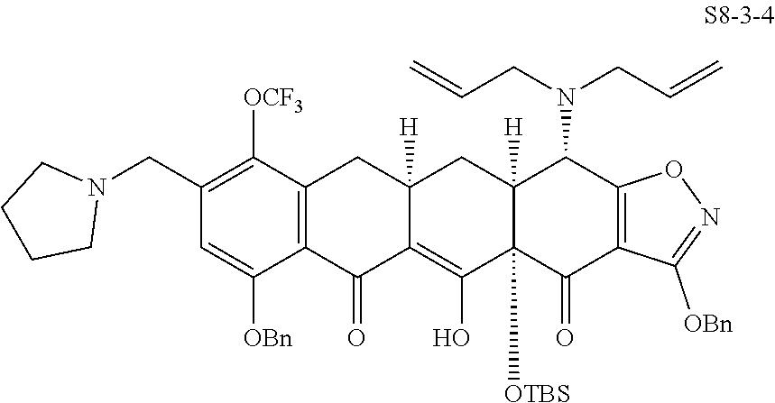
C1(CN2CCCC2)=C([OCF3])C2=C(C([OBn])=C1)C(=O)C1=C(O)C3([OTBS])C([H])(CC1([H])C2)C(N(CC=C)CC=C)C1=C(C3=O)C([OBn])=NO1
